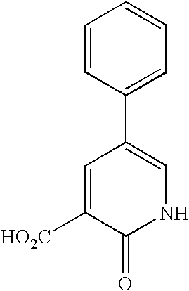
C1=C([HO2C])C(=O)NC=C1C1=CC=CC=C1
